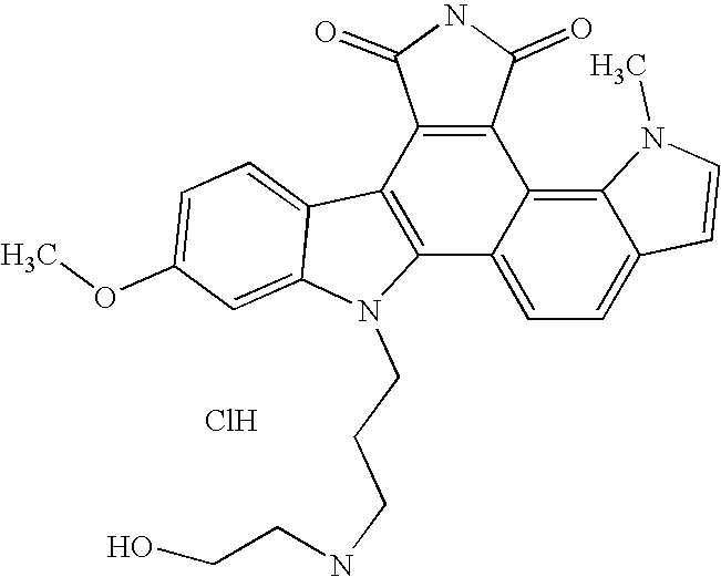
C12=CC(OC)=CC=C1C1=C(N2CCCNCCO)C2=CC=C3C(=C2C2=C1C(=O)NC2=O)N(C)C=C3.Cl
